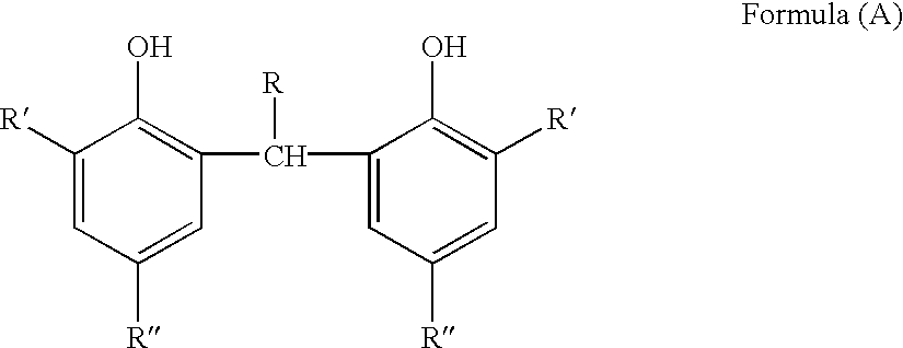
C1([R])=CC([R])=CC(C(C2=CC([R])=CC([R])=C2O)[R])=C1O
